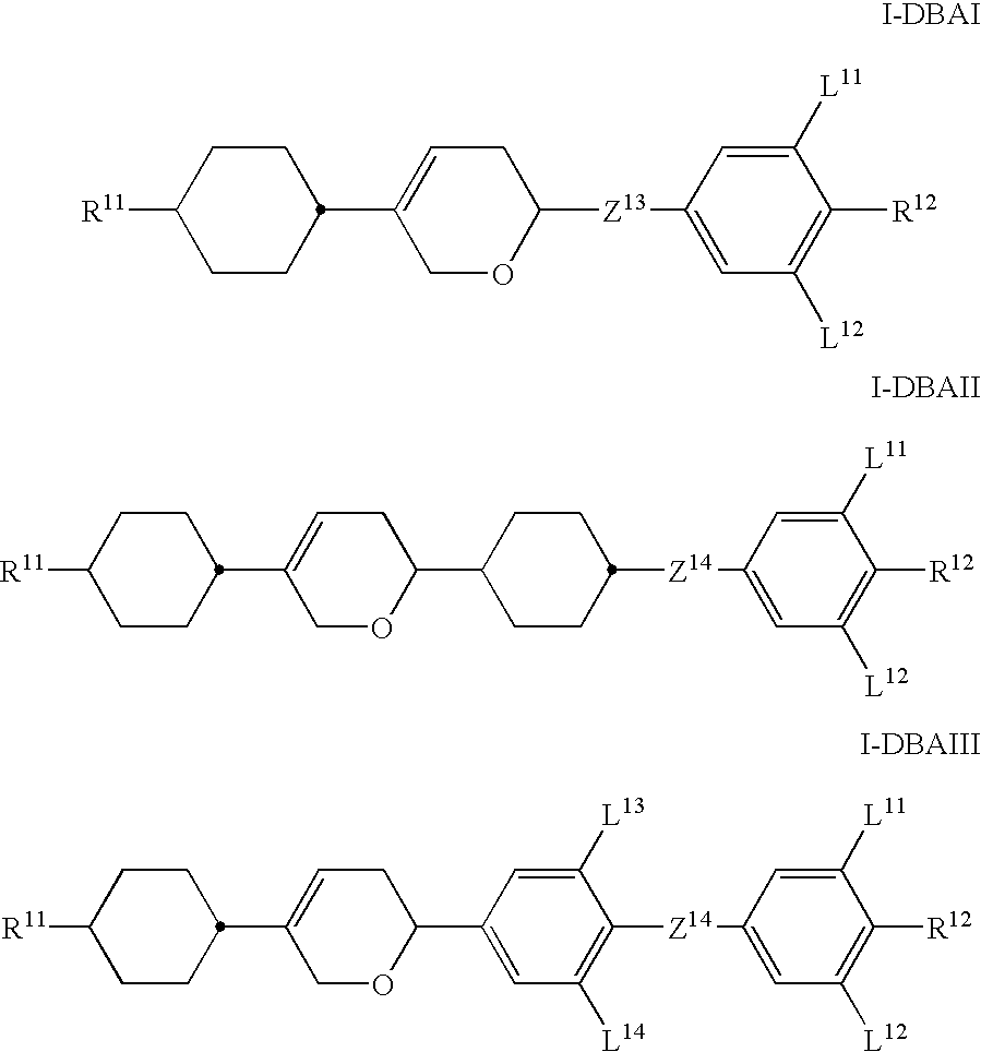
C1CC(C2=CCC([Z13]C3=CC([L12])=C([R12])C([L11])=C3)OC2)CCC1[R11].C1CC(C2=CCC(C3CCC([Z14]C4=CC([L12])=C([R12])C([L11])=C4)CC3)OC2)CCC1[R11].C1CC(C2=CCC(C3=CC([L14])=C([Z14]C4=CC([L12])=C([R12])C([L11])=C4)C([L13])=C3)OC2)CCC1[R11]
